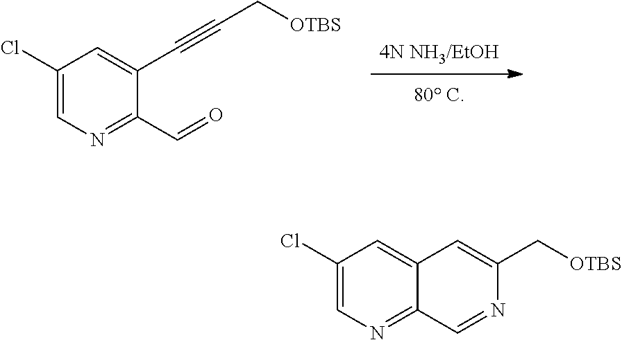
ClC1=CN=C(C=O)C(C#CC[OTBS])=C1.ClC1=CN=C2C(=C1)C=C(C[OTBS])N=C2
